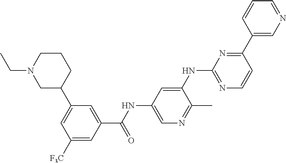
C1(C2=NC(NC3=CC(NC(C4=CC(C5CCCN(CC)C5)=CC([F3C])=C4)=O)=CN=C3C)=NC=C2)=CN=CC=C1
